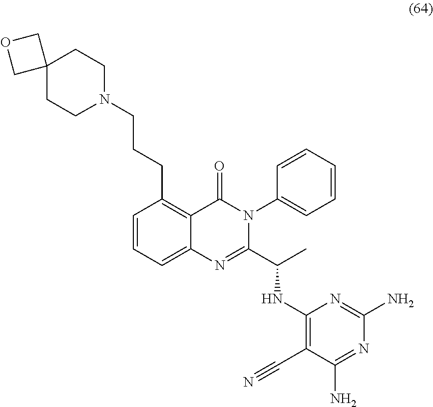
C1=CC=C2C(=C1CCCN1CCC3(CC1)COC3)C(=O)N(C1=CC=CC=C1)C(C(C)NC1=C(C#N)C(N)=NC(N)=N1)=N2
